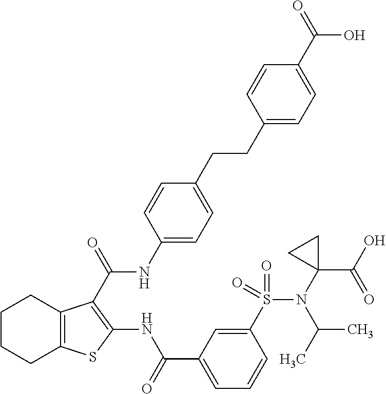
C1CCC2=C(C1)C(C(=O)NC1=CC=C(CCC3=CC=C(C(=O)O)C=C3)C=C1)=C(NC(C1=CC=CC(S(N(C3(C(O)=O)CC3)C(C)C)(=O)=O)=C1)=O)S2
